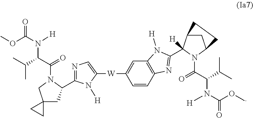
COC(N([H])C(C(C)C)C(=O)N1C(C2=NC=C([W]C3=CC4=C(C=C3)N=C(C3([H])C5CC(N3C(=O)C(C(C)C)N([H])C(OC)=O)CC5)N4[H])N2[H])CC2(C1)CC2)=O
